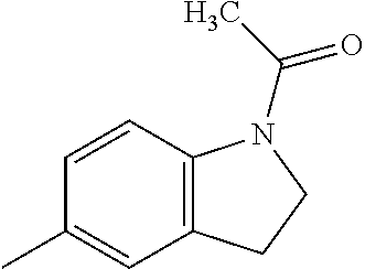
C12=C(C=CC(C)=C1)N(C(C)=O)CC2
